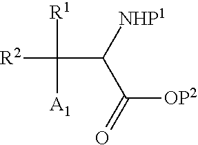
C(C([NHP1])C(=O)[OP2])([R2])([R1])[A1]
